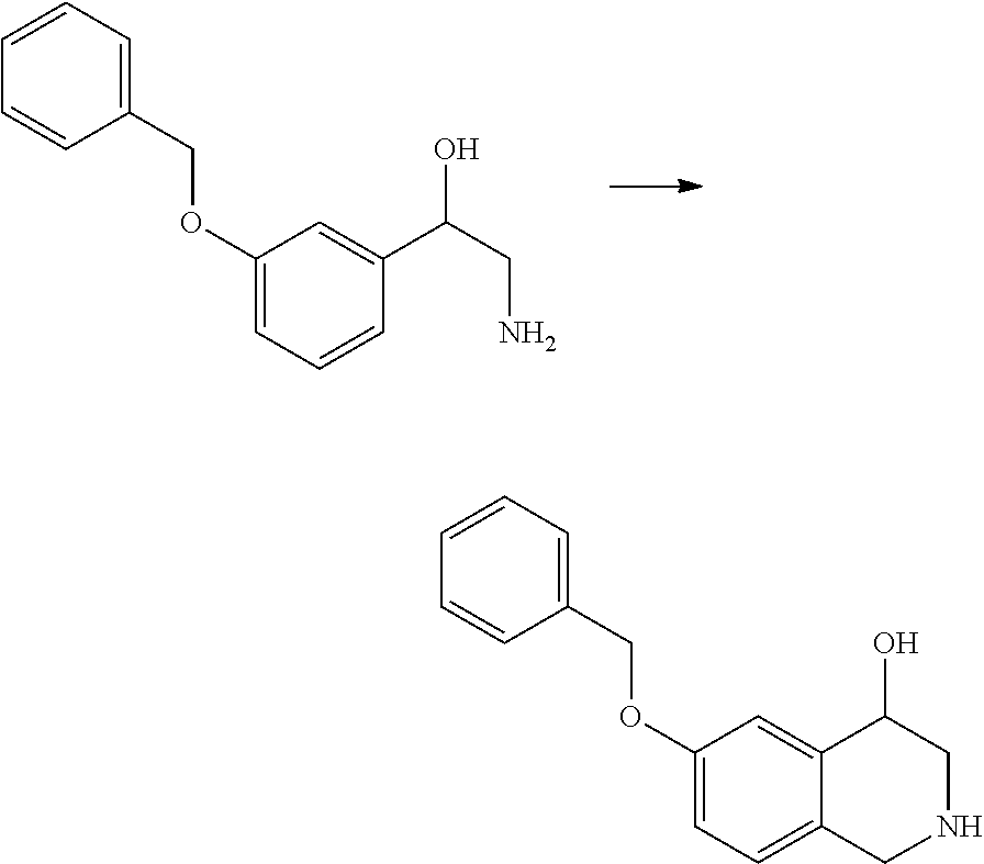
C1(COC2=CC=CC(C(CN)O)=C2)=CC=CC=C1.C1(COC2=CC=C3C(=C2)C(O)CNC3)=CC=CC=C1
